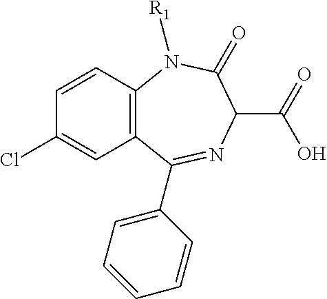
C1=CC2=C(C=C1Cl)C(C1=CC=CC=C1)=NC(C(=O)O)C(=O)N2[R1]
